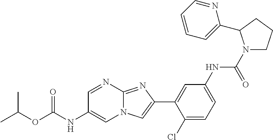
C1=NC2=NC(C3=CC(NC(N4CCCC4C4=CC=CC=N4)=O)=CC=C3Cl)=CN2C=C1NC(OC(C)C)=O
